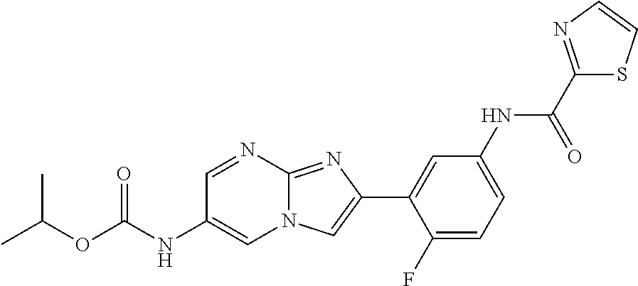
C1=NC2=NC(C3=CC(NC(C4=NC=CS4)=O)=CC=C3F)=CN2C=C1NC(OC(C)C)=O
